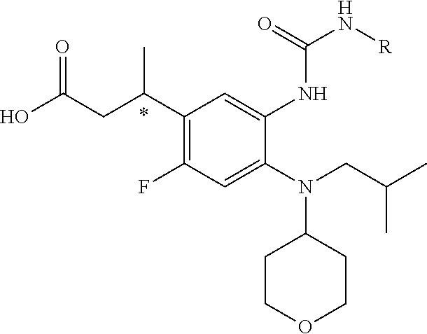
N(C1CCOCC1)(CC(C)C)C1=CC(F)=C(C(CC(O)=O)C)C=C1NC(=O)N[R]
